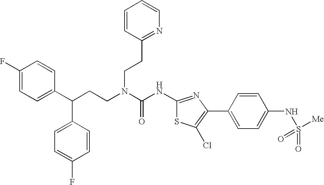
C1(C(CCN(C(NC2=NC(C3=CC=C(NS(=O)([Me])=O)C=C3)=C(Cl)S2)=O)CCC2=NC=CC=C2)C2=CC=C(F)C=C2)=CC=C(F)C=C1
